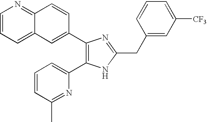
C1=CC=C2C(=N1)C=CC(C1=C(C3=CC=CC(C)=N3)NC(CC3=CC([CF3])=CC=C3)=N1)=C2
